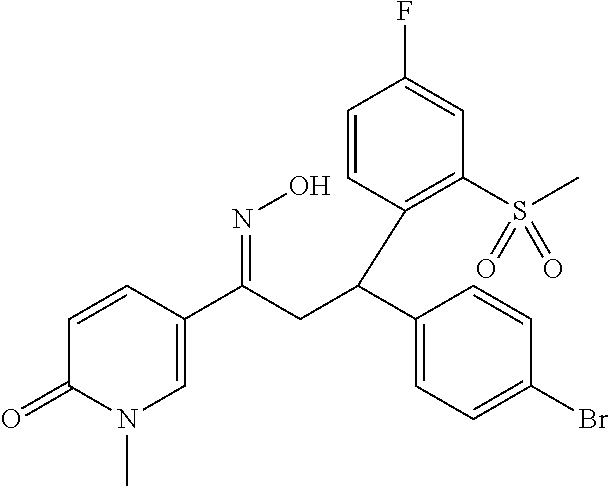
C1=CC(C(C2=CC=C(Br)C=C2)CC(C2=CN(C)C(=O)C=C2)=NO)=C(S(C)(=O)=O)C=C1F
